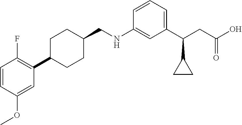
C1(C(CC(O)=O)C2CC2)=CC=CC(NCC2CCC(C3=C(F)C=CC(OC)=C3)CC2)=C1
